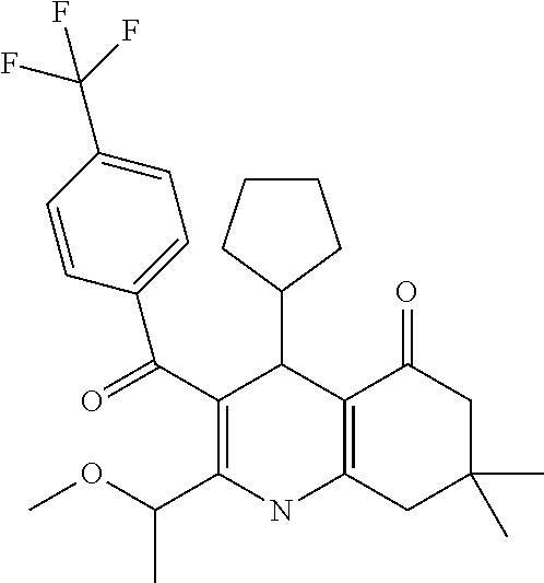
C12=C(CC(C)(C)CC1=O)NC(C(OC)C)=C(C(=O)C1=CC=C(C(F)(F)F)C=C1)C2C1CCCC1
